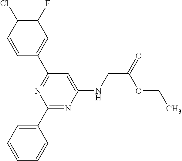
C1(Cl)=C(F)C=C(C2=NC(C3=CC=CC=C3)=NC(NCC(OCC)=O)=C2)C=C1
